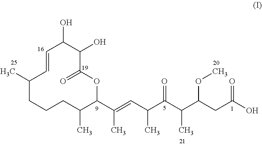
C1(C)CCCC(C)C(C(=CC(C(C(C(CC(=O)O)OC)C)=O)C)C)OC(=O)C(O)C(O)C=C1
